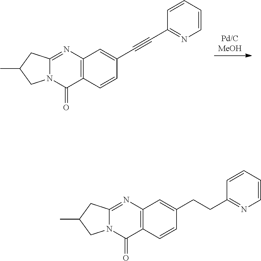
[Pd/CMeOH].C1(C#CC2=CC3=C(C(=O)N4C(=N3)CC(C)C4)C=C2)=NC=CC=C1.C1(CCC2=CC3=C(C(=O)N4C(=N3)CC(C)C4)C=C2)=NC=CC=C1
